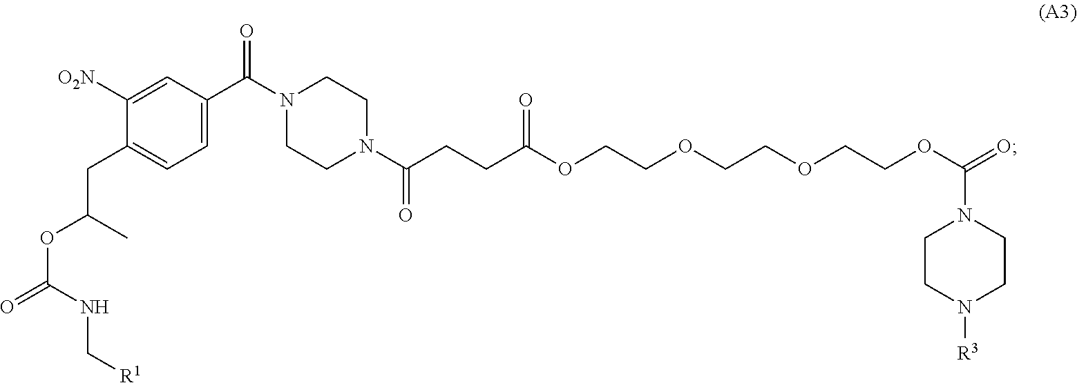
C(CCC(OCCOCCOCCOC(=O)N1CCN([R3])CC1)=O)(=O)N1CCN(C(C2=CC=C(CC(OC(=O)NC[R1])C)C([O2N])=C2)=O)CC1
